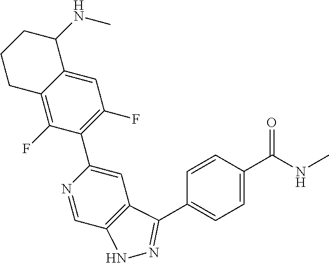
C1=C2C(=C(F)C(C3=CC4=C(C=N3)NN=C4C3=CC=C(C(=O)NC)C=C3)=C1F)CCCC2NC
